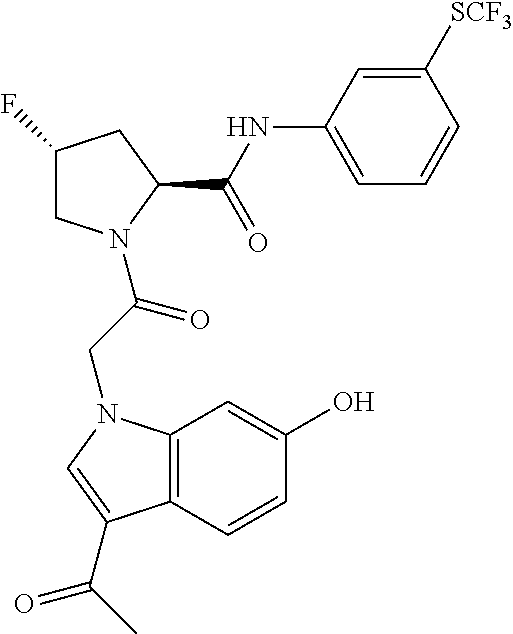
C1C(F)CC(C(NC2=CC=CC([SCF3])=C2)=O)N1C(CN1C2=C(C(C(C)=O)=C1)C=CC(O)=C2)=O
